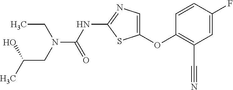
O(C1=CN=C(NC(=O)N(CC)CC(O)C)S1)C1=C(C#N)C=C(F)C=C1
